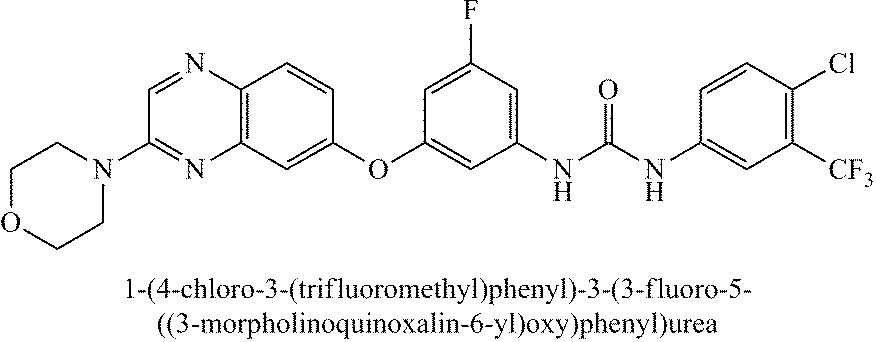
C12=C(C=C(OC3=CC(NC(NC4=CC([CF3])=C(Cl)C=C4)=O)=CC(F)=C3)C=C1)N=C(N1CCOCC1)C=N2
